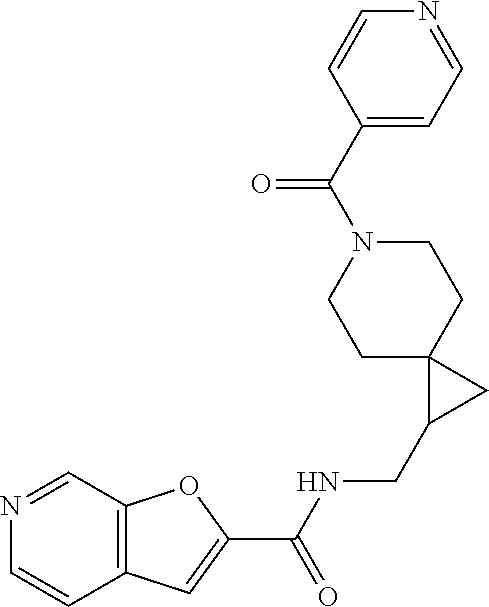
C12=C(C=NC=C1)OC(C(NCC1CC13CCN(C(C1=CC=NC=C1)=O)CC3)=O)=C2
